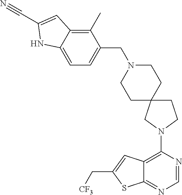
C1(N2CC3(CCN(CC4=CC=C5C(=C4C)C=C(C#N)N5)CC3)CC2)=C2C(=NC=N1)SC(C[CF3])=C2
